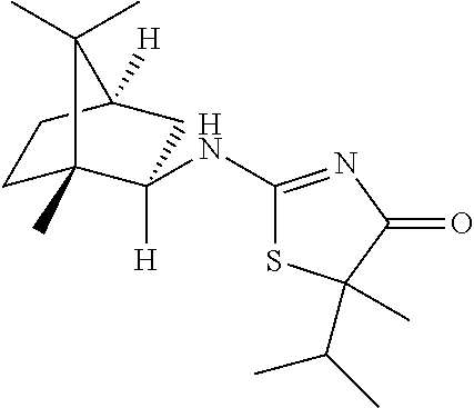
C1C2(C)C([H])(NC3=NC(=O)C(C)(C(C)C)S3)CC([H])(C1)C2(C)C
